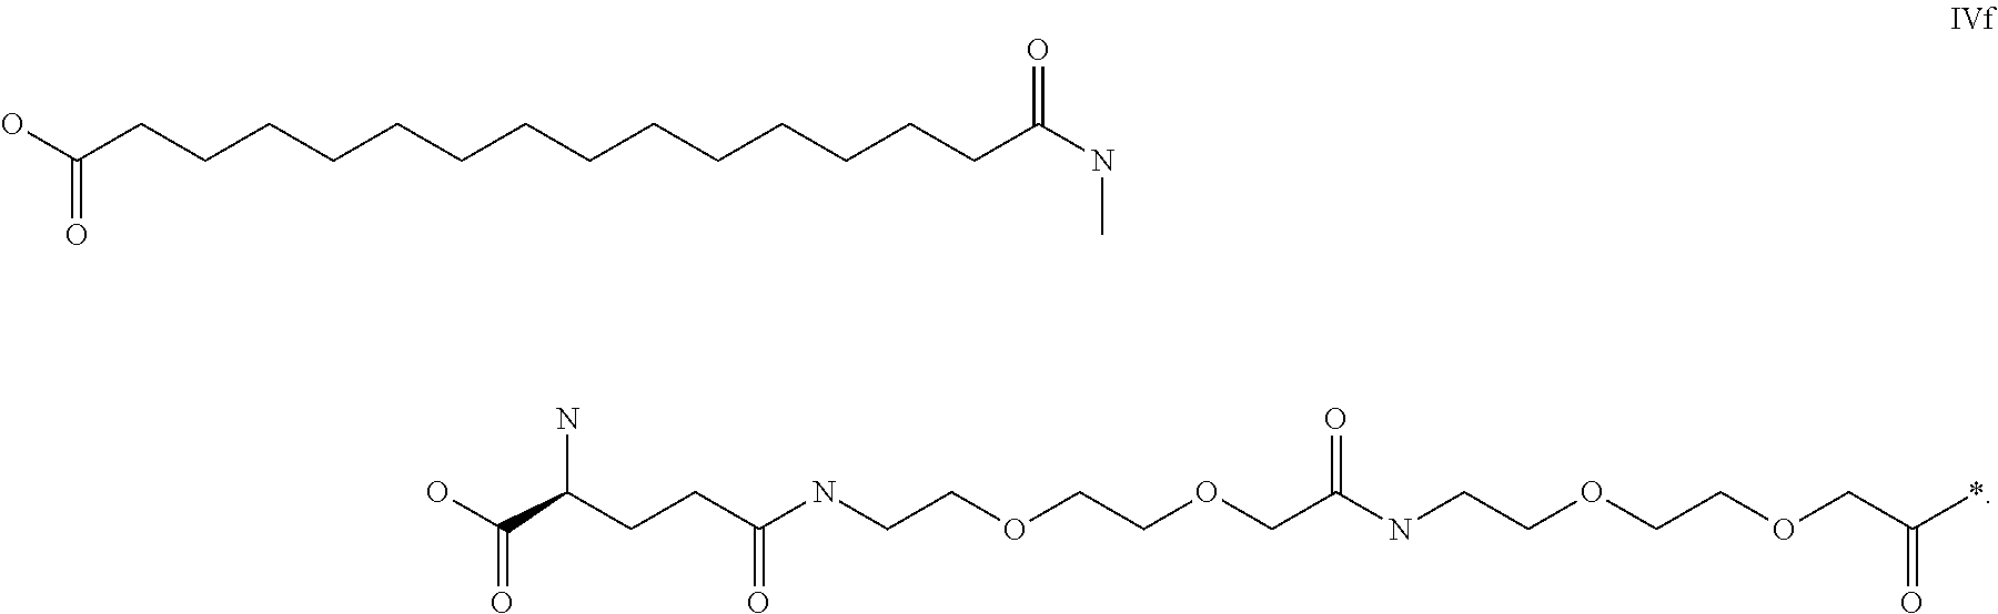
NC(C(O)=O)CCC(NCCOCCOCC(NCCOCCOCC(*)=O)=O)=O.OC(CCCCCCCCCCCCCCC(NC)=O)=O
